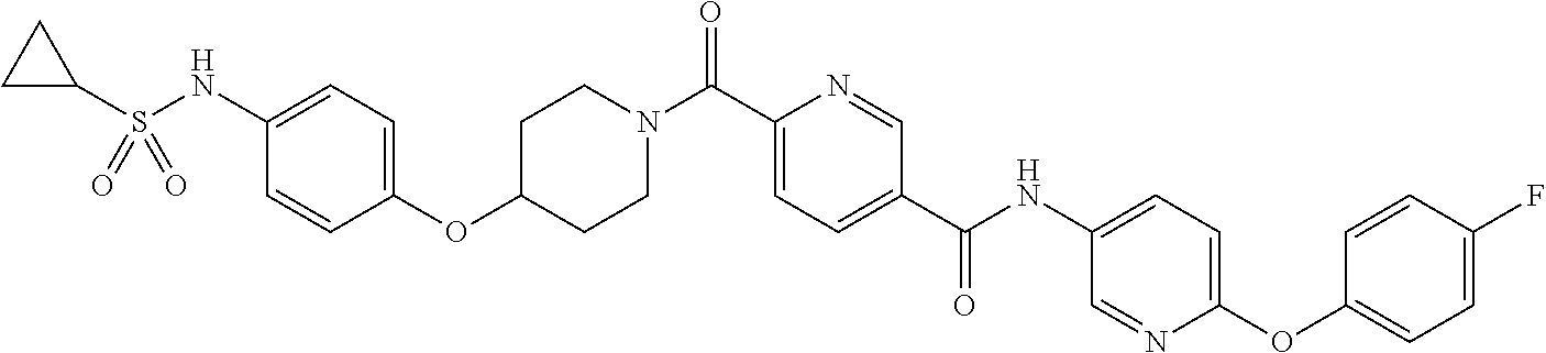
C1(NS(C2CC2)(=O)=O)=CC=C(OC2CCN(C(C3=CC=C(C(NC4=CC=C(OC5=CC=C(F)C=C5)N=C4)=O)C=N3)=O)CC2)C=C1
